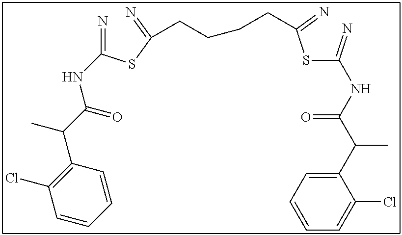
S(C(=N)CCCCC(SC(=N)NC(C(C1=CC=CC=C1Cl)C)=O)=N)C(=N)NC(C(C)C1=C(Cl)C=CC=C1)=O
